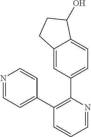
C12=CC(C3=C(C4=CC=NC=C4)C=CC=N3)=CC=C1C(O)CC2
